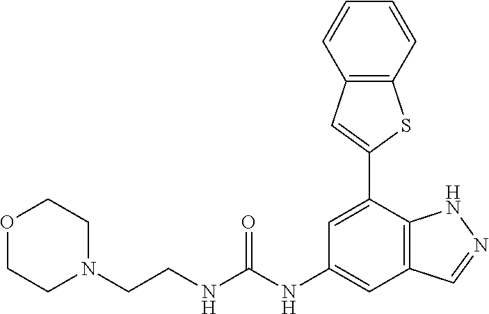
O1CCN(CCNC(NC2=CC3=C(C(C4=CC5=C(S4)C=CC=C5)=C2)NN=C3)=O)CC1
